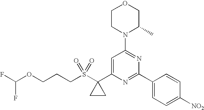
C1CN(C2=NC(C3=CC=C([NO2])C=C3)=NC(C3(S(CCCOC(F)F)(=O)=O)CC3)=C2)C(C)CO1
